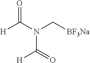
[H]C(N(C[BF3Na])C(=O)[H])=O
